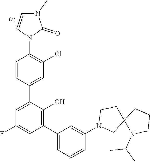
C1=C(C2=CC(Cl)=C(N3C(=O)N(C)C=C3)C=C2)C(O)=C(C2=CC=CC(N3CC4(CC3)N(C(C)C)CCC4)=C2)C=C1F
